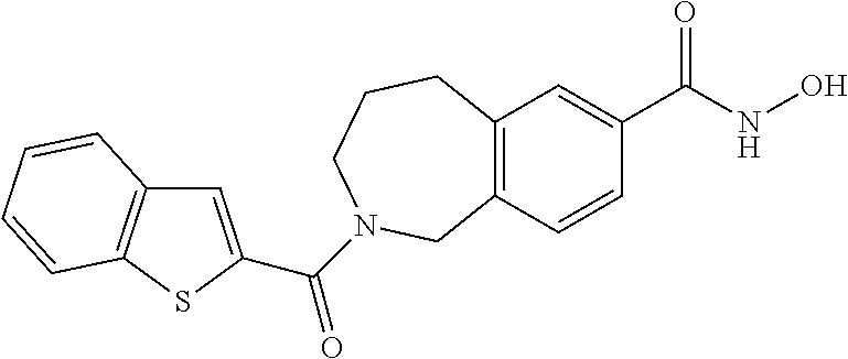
C12=C(C=C(C(NO)=O)C=C1)CCCN(C(=O)C1=CC3=C(S1)C=CC=C3)C2
